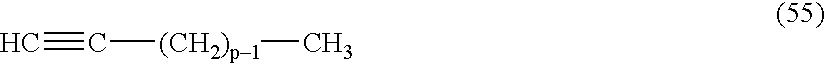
C#C[(CH2)p1]C
